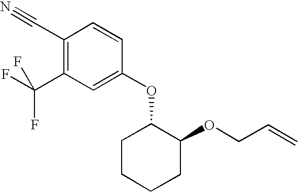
C1(C(F)(F)F)=C(C#N)C=CC(OC2CCCCC2OCC=C)=C1
